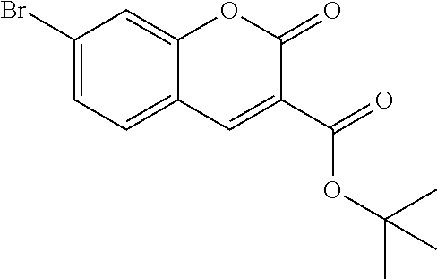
C1(Br)=CC=C2C(=C1)OC(=O)C(C(=O)OC(C)(C)C)=C2
